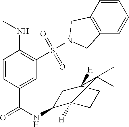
C1=CC(C(=O)NC2C3([H])CCC([H])(C2)C3(C)C)=CC(S(=O)(=O)N2CC3=C(C=CC=C3)C2)=C1NC
